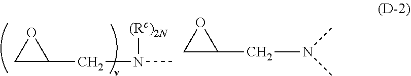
C1(CN(C)[(Rc)2N])OC1.C1C(CN(C)C)O1
